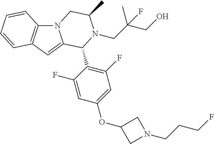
N12C3=C(C=C1C(C1=C(F)C=C(OC4CN(CCCF)C4)C=C1F)N(CC(CO)(F)C)C(C)C2)C=CC=C3
